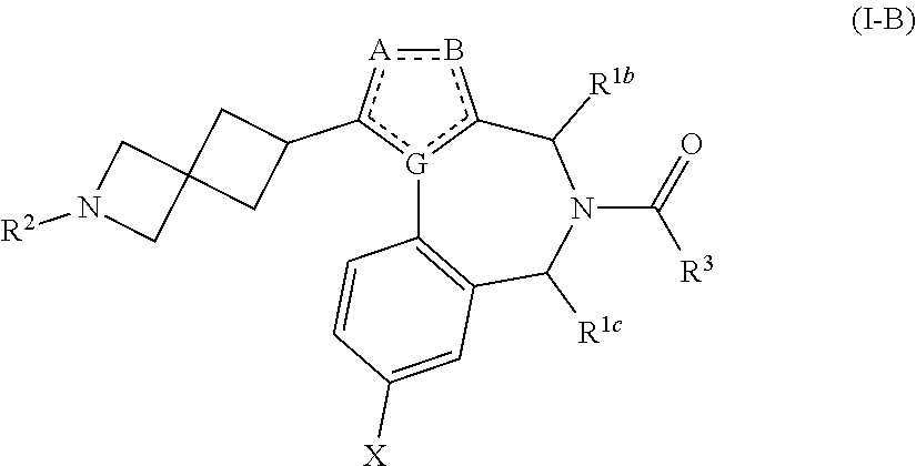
b1[A]c(C2CC3(C2)CN([R2])C3)[G]2c1C([R1b])N(C(=O)[R3])C([R1c])C1=C2C=CC([X])=C1
